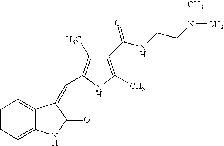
C1=CC=C2C(=C1)C(=CC1=C(C)C(C(NCCN(C)C)=O)=C(C)N1)C(=O)N2
